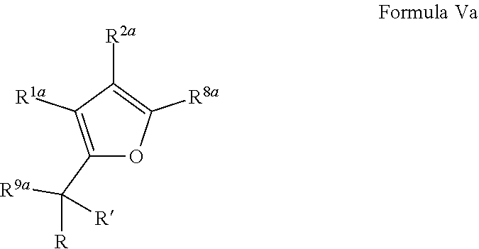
C1(C([R9a])([R])[R])=C([R1a])C([R2a])=C([R8a])O1
